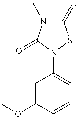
C1=C(OC)C=CC=C1N1C(=O)N(C)C(=O)S1
